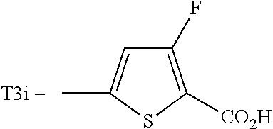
C1(F)=C([CO2H])SC(C)=C1
